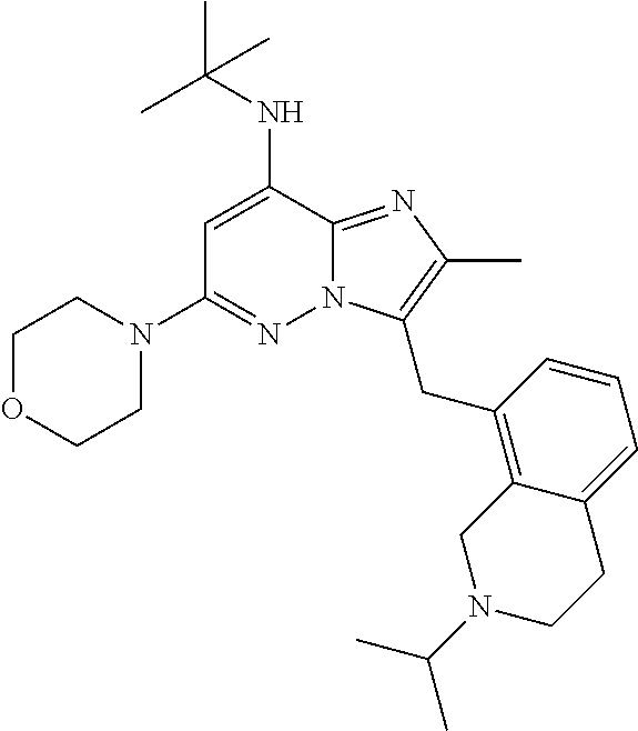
N1(C2=NN3C(=NC(C)=C3CC3=C4C(=CC=C3)CCN(C(C)C)C4)C(NC(C)(C)C)=C2)CCOCC1
